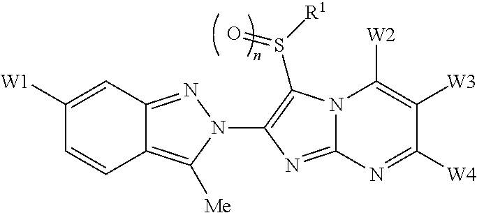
C12=C([Me])N(C3=C(S([R1])=O)N4C(=N3)N=C([W4])C([W3])=C4[W2])N=C1C=C([W1])C=C2
